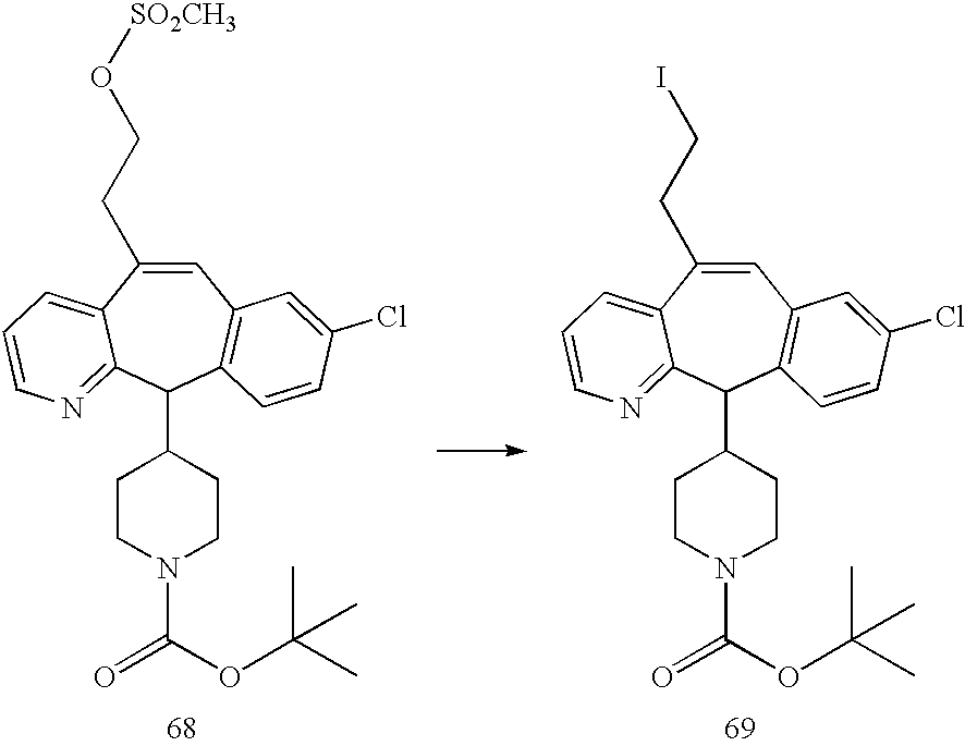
C1=C(CCI)C2=CC=CN=C2C(C2CCN(C(OC(C)(C)C)=O)CC2)C2=C1C=C(Cl)C=C2.C1=C(CCO[SO2CH3])C2=CC=CN=C2C(C2CCN(C(OC(C)(C)C)=O)CC2)C2=C1C=C(Cl)C=C2
